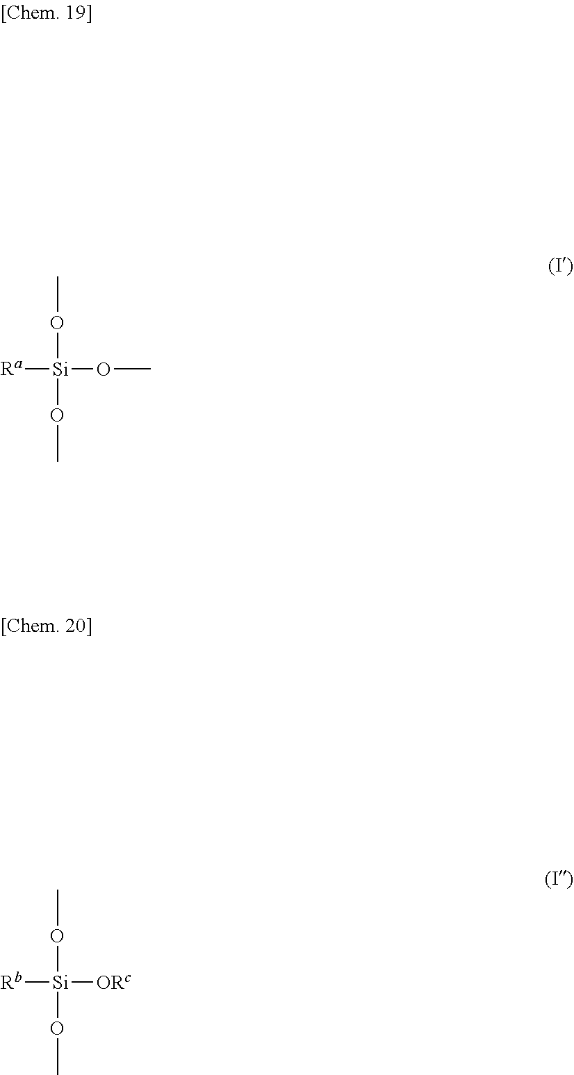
CO[Si](OC)([Ra])OC.CO[Si](OC)([Rb])[ORc]
